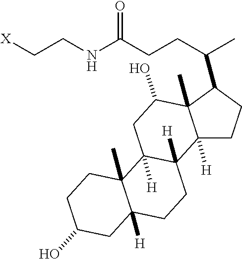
[X]CCNC(CCC(C)C1CCC2([H])C1(C)C(O)CC1([H])C2([H])CCC2([H])C1(C)CCC(O)C2)=O
